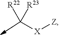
[R22]C([R23])[X][Z]
